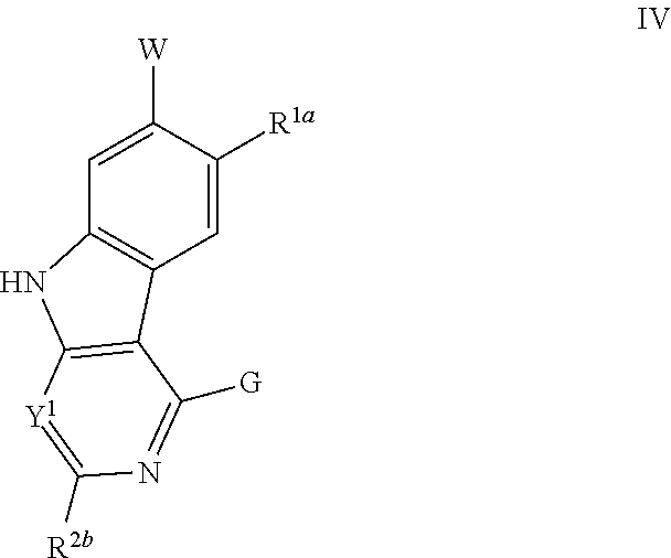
C1=C([W])C([R1a])=CC2=C1NC1=C2C([G])=NC([R2b])=[Y1]1
